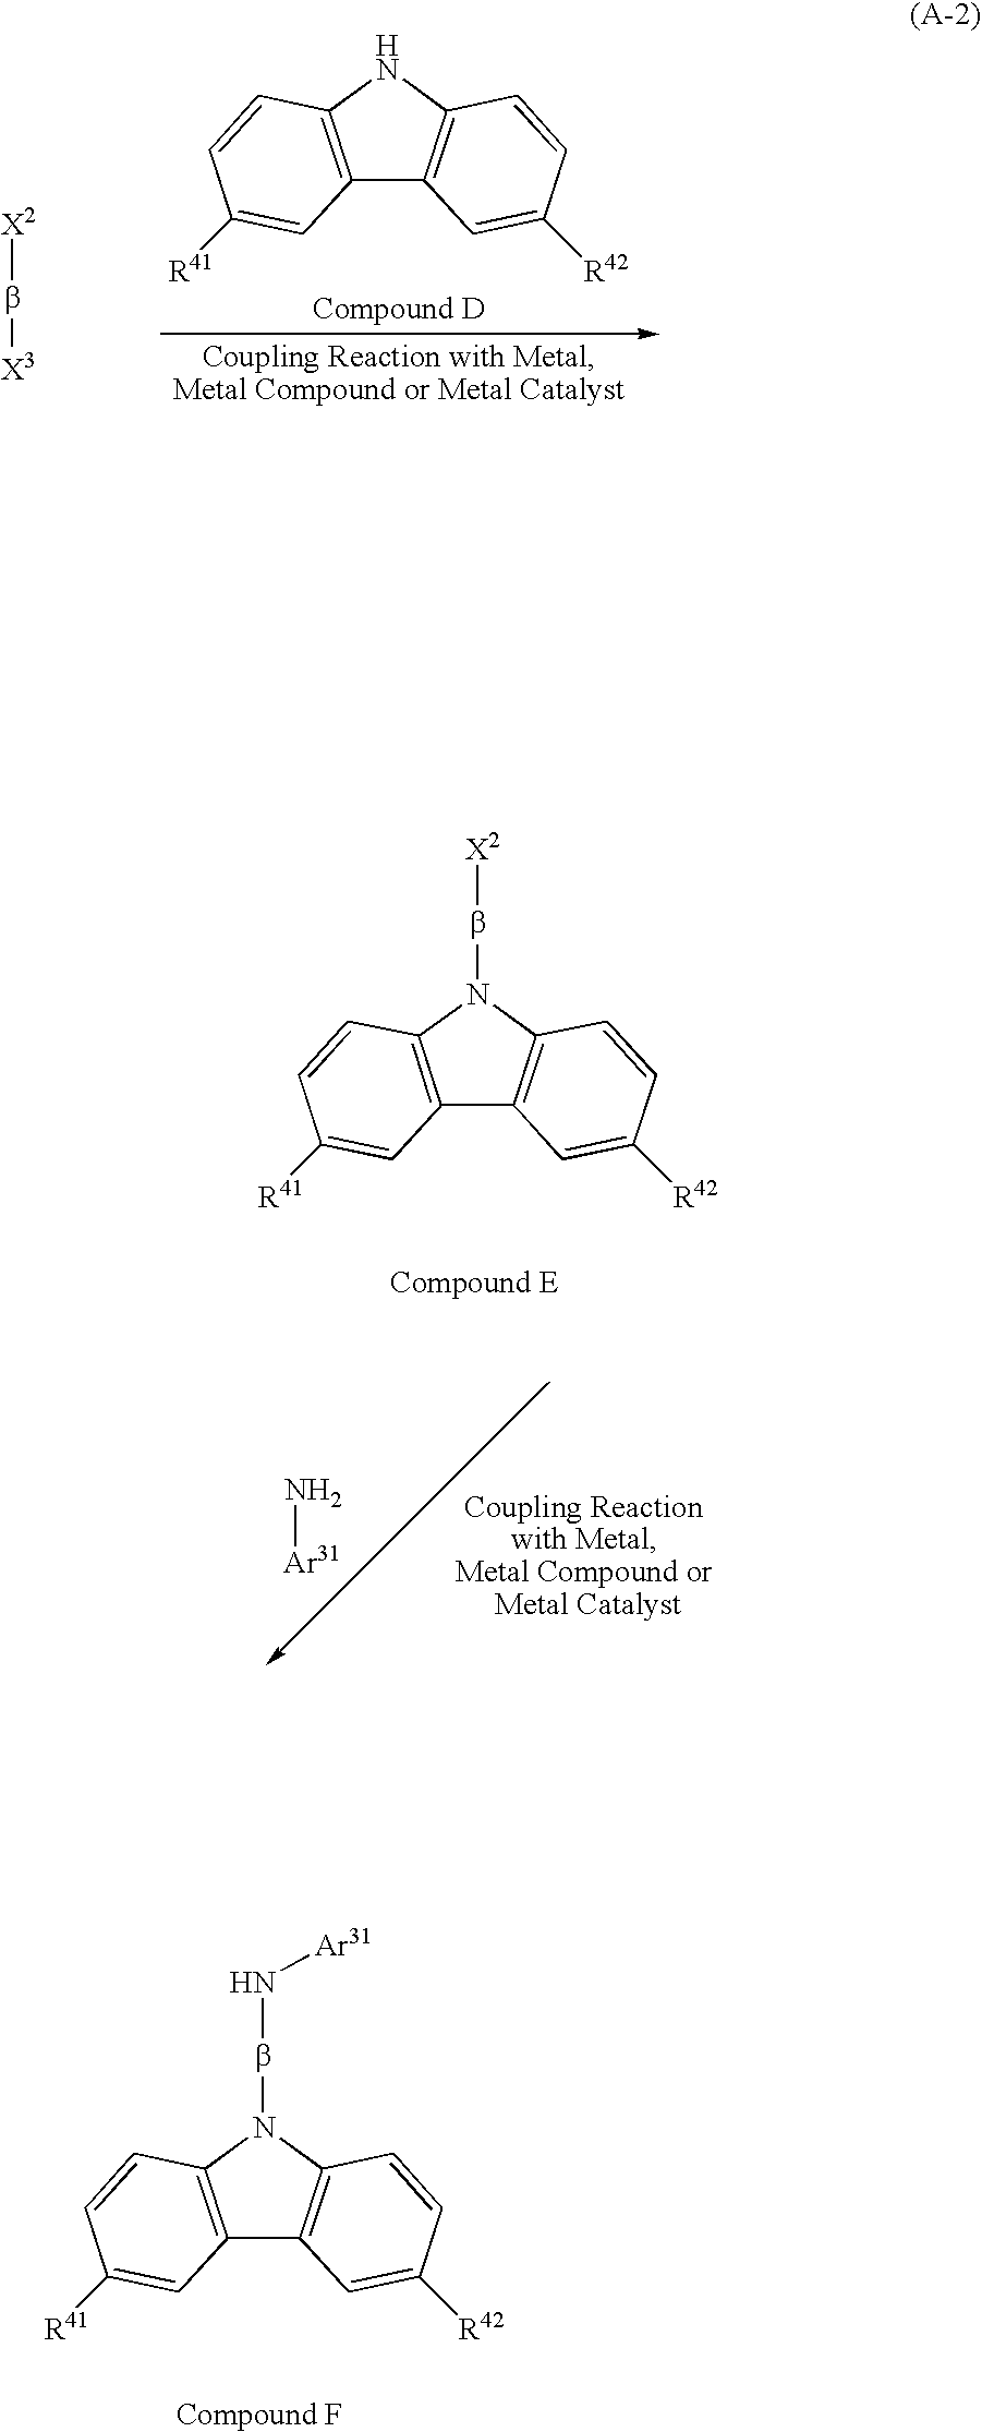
C12=C(N(bN[Ar31])C3=C1C=C([R42])C=C3)C=CC([R41])=C2.[X2]b[X3].C12=C(NC3=C1C=C([R42])C=C3)C=CC([R41])=C2.C12=C(N(b[X2])C3=C1C=C([R42])C=C3)C=CC([R41])=C2.N[Ar31]
